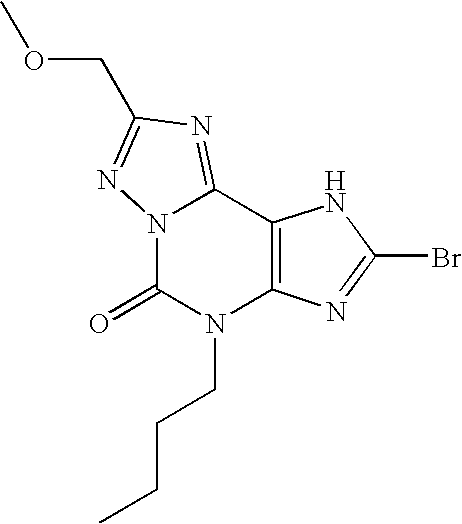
N12C(=O)N(CCCC)C3=C(C1=NC(COC)=N2)NC(Br)=N3
